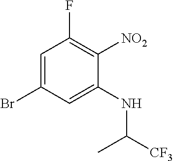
C1=C(Br)C=C(NC([CF3])C)C([NO2])=C1F
